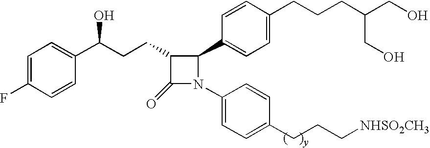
C1=C(F)C=CC(C(CCC2C(=O)N(C3=CC=C(CCC[NHSO2CH3])C=C3)C2C2=CC=C(CCCC(CO)CO)C=C2)O)=C1
